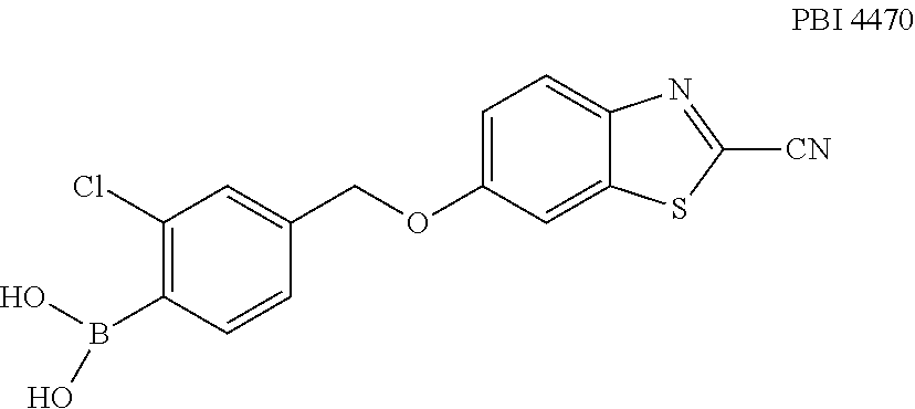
C1=C(OCC2=CC(Cl)=C(B(O)O)C=C2)C=C2C(=C1)N=C([CN])S2
